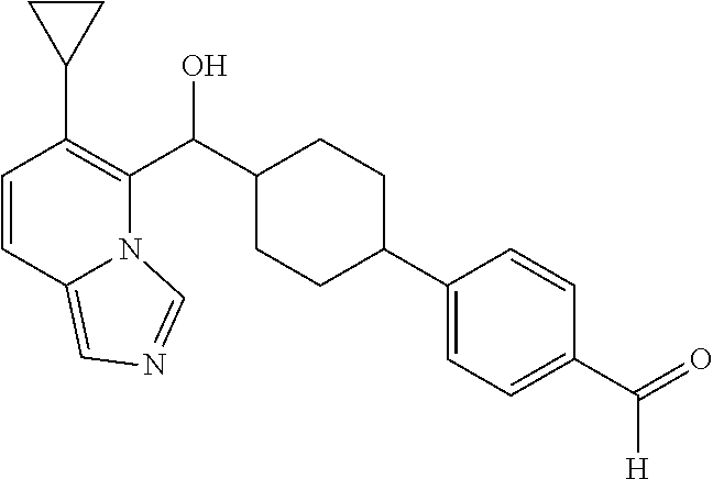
C1=CC2=CN=CN2C(C(C2CCC(C3=CC=C(C(=O)[H])C=C3)CC2)O)=C1C1CC1
